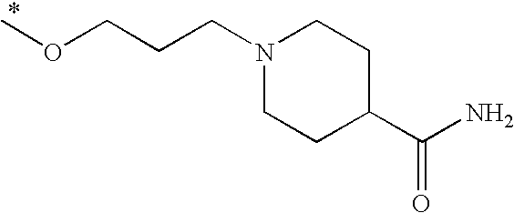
COCCCN1CCC(C(=O)N)CC1
